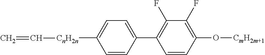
C1=CC(C2=C(F)C(F)=C(O[CmH2m+1])C=C2)=CC=C1[CnH2n]C=C
